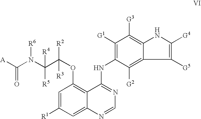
C1=C([R1])C=C2C(=C1OC(C(N(C([A])=O)[R6])([R4])[R5])([R2])[R3])C(NC1=C([G1])C([G3])=C3C(=C1[G2])C([G5])=C([G4])N3)=NC=N2
